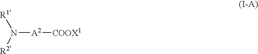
[R1]N([R2])[A2][COOX1]
